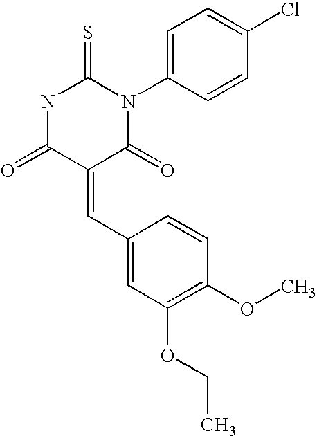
N1C(=O)C(=CC2=CC(OCC)=C(OC)C=C2)C(=O)N(C2=CC=C(Cl)C=C2)C1=S
